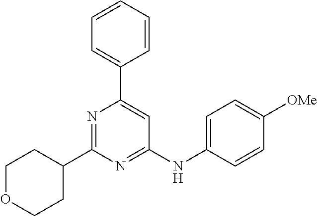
C1=C(C2=CC(NC3=CC=C([OMe])C=C3)=NC(C3CCOCC3)=N2)C=CC=C1
